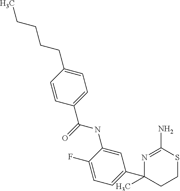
N1=C(N)SCCC1(C1=CC=C(F)C(NC(=O)C2=CC=C(CCCCC)C=C2)=C1)C
